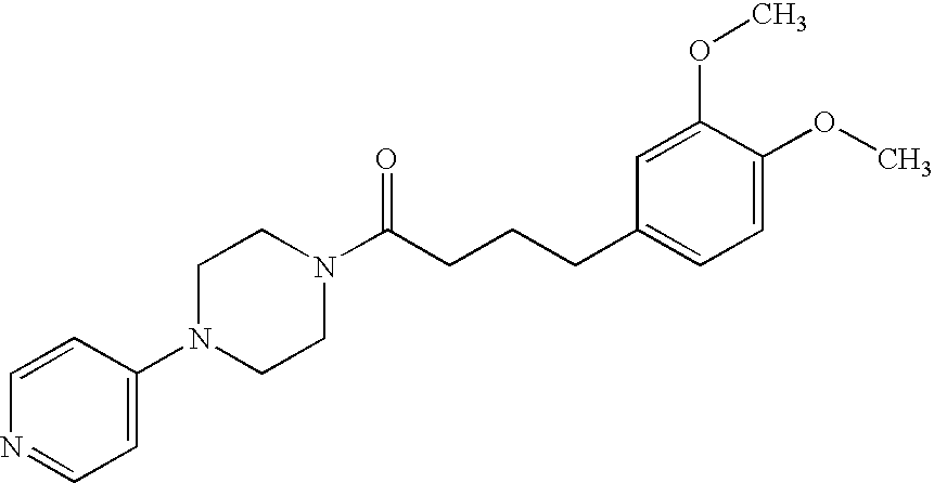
C1(N2CCN(C(CCCC3=CC=C(OC)C(OC)=C3)=O)CC2)=CC=NC=C1
